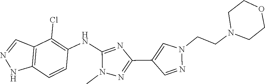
N1(CCN2CCOCC2)N=CC(C2=NN(C)C(NC3=C(Cl)C4=C(NN=C4)C=C3)=N2)=C1
